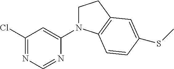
C1(Cl)=NC=NC(N2CCC3=C2C=CC(SC)=C3)=C1
